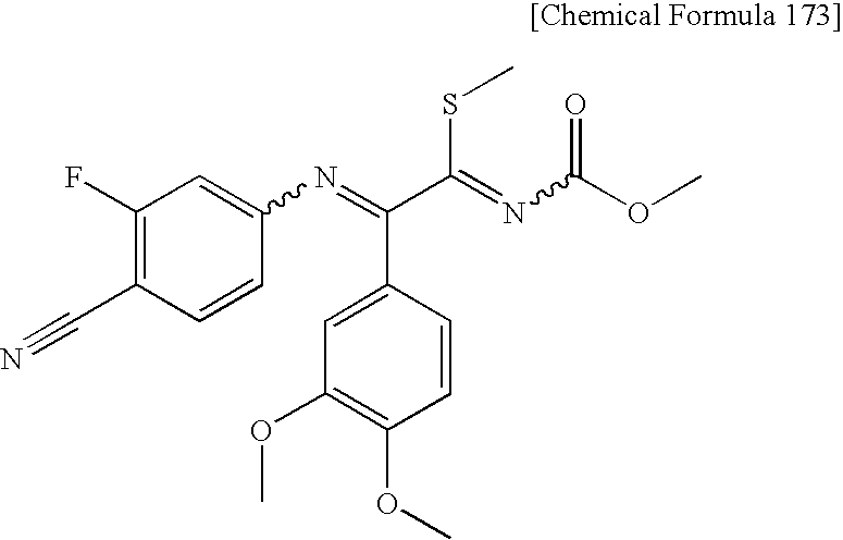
C1(F)=C(C#N)C=CC(N=C(C(=NC(OC)=O)SC)C2=CC(OC)=C(OC)C=C2)=C1
